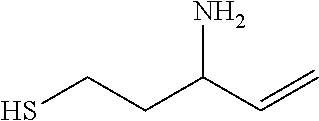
SCCC(C=C)N
